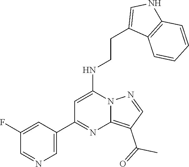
C1=C(C2=NC3=C(C(C)=O)C=NN3C(NCCC3=CNC4=C3C=CC=C4)=C2)C=C(F)C=N1
